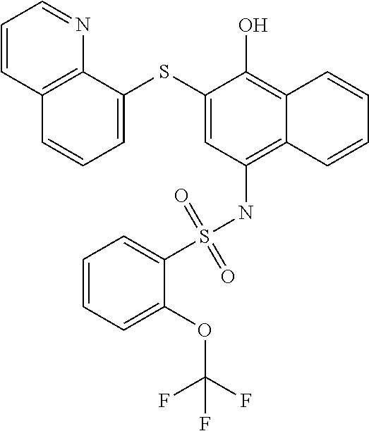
C12=C(NS(C3=CC=CC=C3OC(F)(F)F)(=O)=O)C=C(SC3=CC=CC4=C3N=CC=C4)C(O)=C1C=CC=C2
